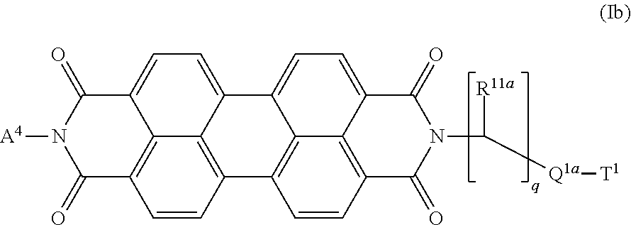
C1=CC2=C3C(=CC=C4C(=O)N([A4])C(=O)C1=C34)C1=CC=C3C4=C(C=CC2=C41)C(=O)N(C([Q1a][T1])[R11a])C3=O
